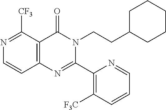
N1=C([CF3])C2=C(C=C1)N=C(C1=C([F3C])C=CC=N1)N(CCC1CCCCC1)C2=O
